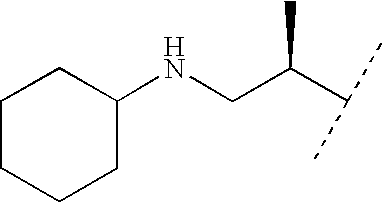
C1(NCC(C(C)C)C)CCCCC1
